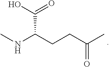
C(C(=O)C)CC(NC)C(=O)O
